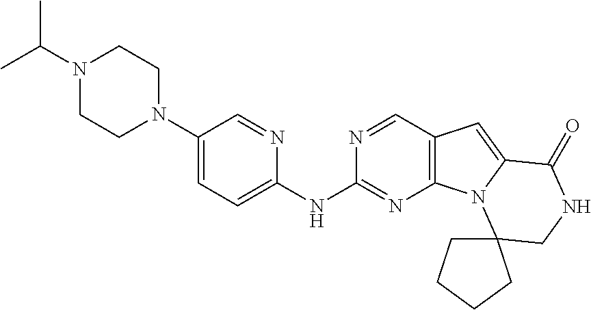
N1(C(C)C)CCN(C2=CC=C(NC3=NC4=C(C=N3)C=C3N4C4(CNC3=O)CCCC4)N=C2)CC1
